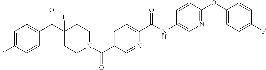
C1(OC2=NC=C(NC(C3=CC=C(C(N4CCC(C(C5=CC=C(F)C=C5)=O)(F)CC4)=O)C=N3)=O)C=C2)=CC=C(F)C=C1
